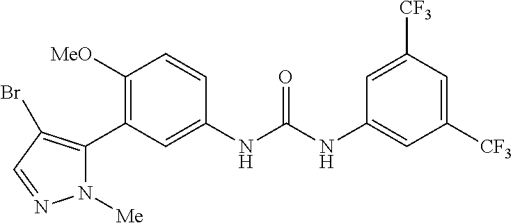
C1([MeO])=C(C2=C(Br)C=NN2[Me])C=C(NC(NC2=CC([CF3])=CC([CF3])=C2)=O)C=C1
